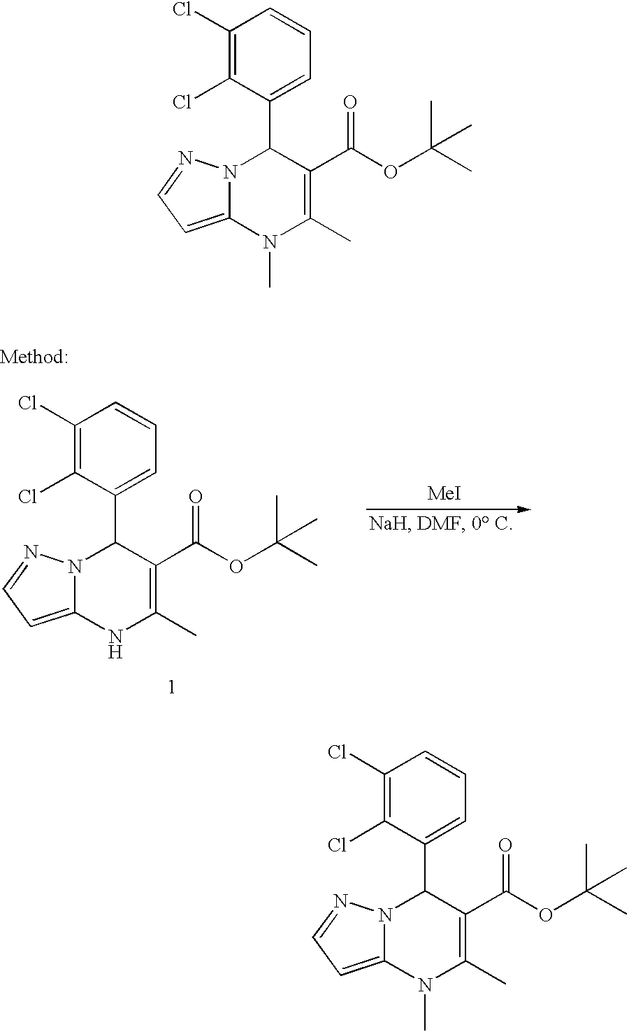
C1(Cl)=C(Cl)C(C2N3C(=CC=N3)NC(C)=C2C(OC(C)(C)C)=O)=CC=C1.[MeI].C1(Cl)=C(Cl)C(C2N3C(=CC=N3)N(C)C(C)=C2C(OC(C)(C)C)=O)=CC=C1.C1(Cl)=C(Cl)C(C2N3C(=CC=N3)N(C)C(C)=C2C(OC(C)(C)C)=O)=CC=C1
